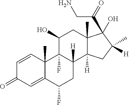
C1=CC2(C)C(=CC1=O)C(F)CC1([H])C2(F)C(O)CC2(C)C1([H])CC(C)([H])C2(C(=O)CN)O
